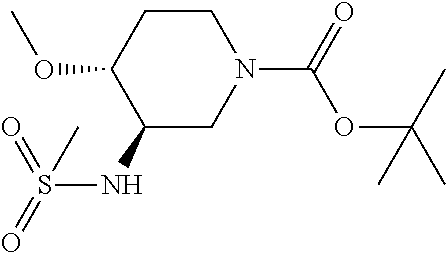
C1(NS(=O)(=O)C)CN(C(=O)OC(C)(C)C)CCC1OC
